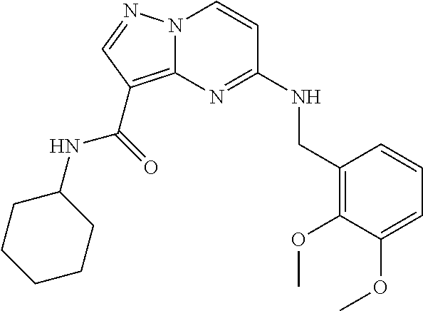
C1=C(OC)C(OC)=C(CNC2=NC3=C(C(NC4CCCCC4)=O)C=NN3C=C2)C=C1
